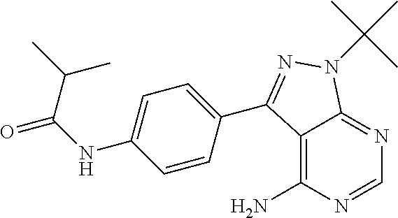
C12=C(N)N=CN=C1N(C(C)(C)C)N=C2C1=CC=C(NC(=O)C(C)C)C=C1
